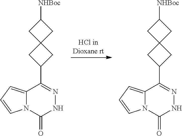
C1([NHBoc])CC2(C1)CC(C1=NNC(=O)N3C1=CC=C3)C2.C1([NHBoc])CC2(C1)CC(C1=NNC(=O)N3C1=CC=C3)C2
